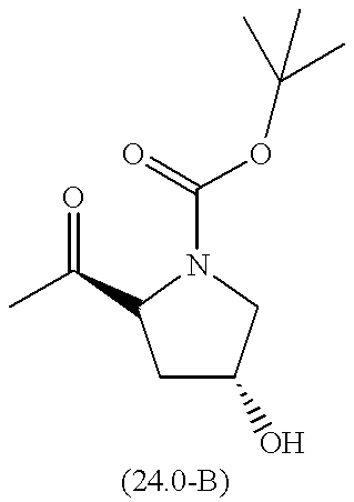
C1C(O)CN(C(=O)OC(C)(C)C)C1C(C)=O
